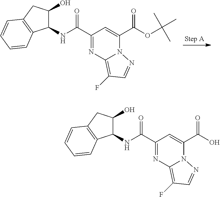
C1(C(NC2C(O)CC3=C2C=CC=C3)=O)=NC2=C(F)C=NN2C(C(OC(C)(C)C)=O)=C1.C1(C(NC2C(O)CC3=C2C=CC=C3)=O)=NC2=C(F)C=NN2C(C(O)=O)=C1
